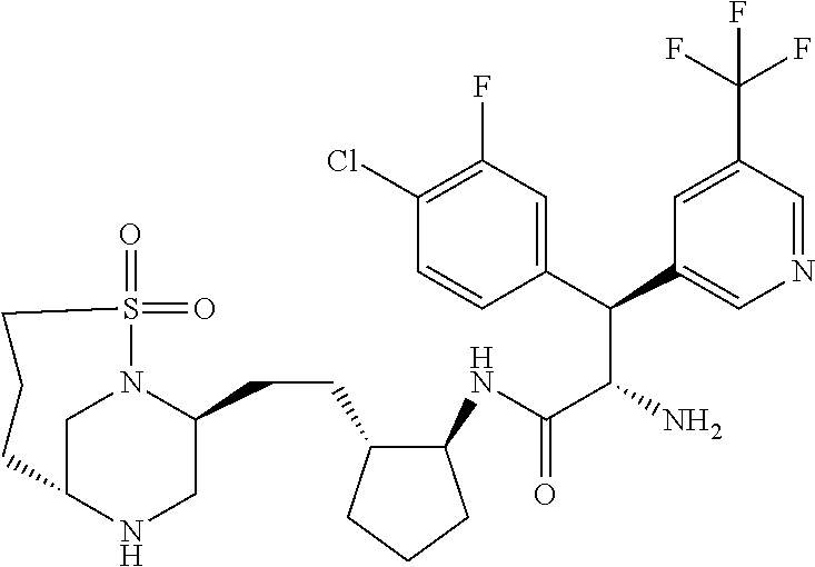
C1C2NCC(CCC3C(NC(C(N)C(C4=CC(F)=C(Cl)C=C4)C4=CN=CC(C(F)(F)F)=C4)=O)CCC3)N1S(=O)(=O)CCC2
